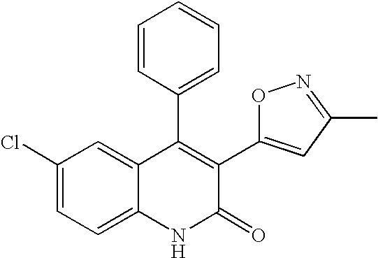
C1(Cl)=CC=C2C(=C1)C(C1=CC=CC=C1)=C(C1=CC(C)=NO1)C(=O)N2
